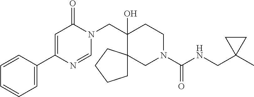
C1(C2=CC=CC=C2)=CC(=O)N(CC2(O)CCN(C(=O)NCC3(C)CC3)CC23CCCC3)C=N1
